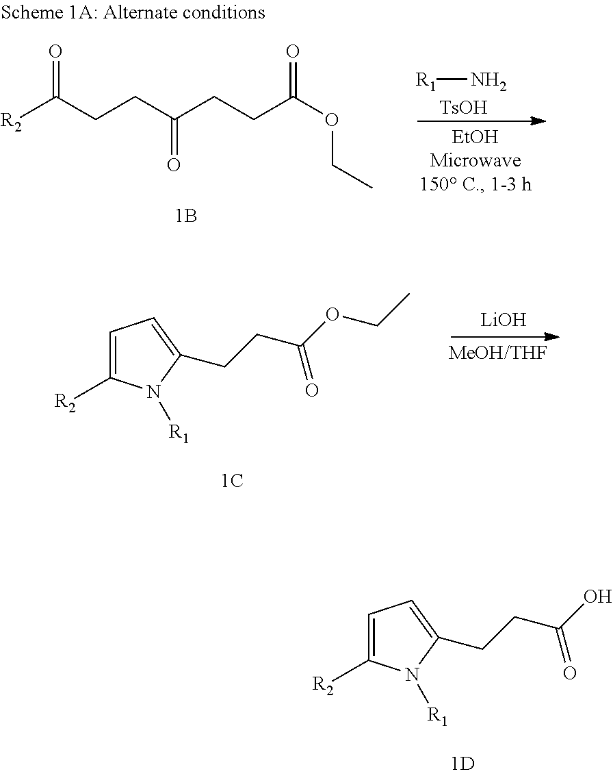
C1=C([R2])N([R1])C(CCC(O)=O)=C1.[R2]C(CCC(CCC(OCC)=O)=O)=O.[R1]N.[TsOH].C1=C([R2])N([R1])C(CCC(OCC)=O)=C1.[LiOH]
